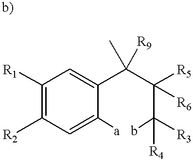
C1([R1])=C([R2])C=C([a])C(C(C(C([R3])([R4])b)([R5])[R6])(C)[R9])=C1
